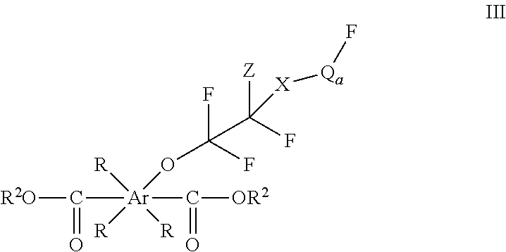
FC(C(F)([Z])[X][Qa]F)(F)O[Ar]([R])([R])([R])(C(=O)[R2O])C([OR2])=O
